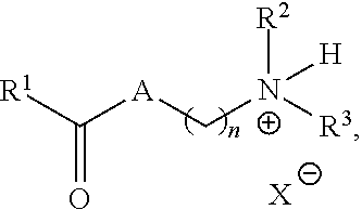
C([A]C[N+]([R3])([R2])[H])([R1])=O.[X]
